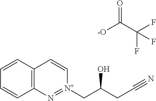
C1=CC=CC2=C1C=C[N+](CC(CC#N)O)=N2.[-O]C(C(F)(F)F)=O
